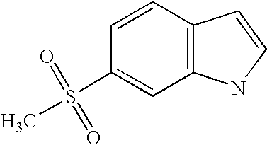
C1(S(=O)(=O)C)=CC2=C(C=C1)C=CN2
